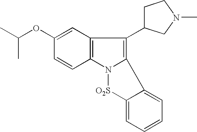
C1=C(OC(C)C)C=CC2=C1C(C1CCN(C)C1)=C1N2[O2S]C2=CC=CC=C12
